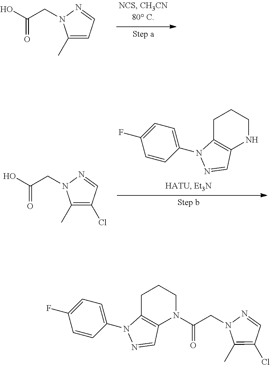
OC(CN1C(C)=CC=N1)=O.OC(CN1C(C)=C(Cl)C=N1)=O.C1=CC(N2C3=C(NCCC3)C=N2)=CC=C1F.C1=CC(N2C3=C(N(C(CN4C(C)=C(Cl)C=N4)=O)CCC3)C=N2)=CC=C1F
